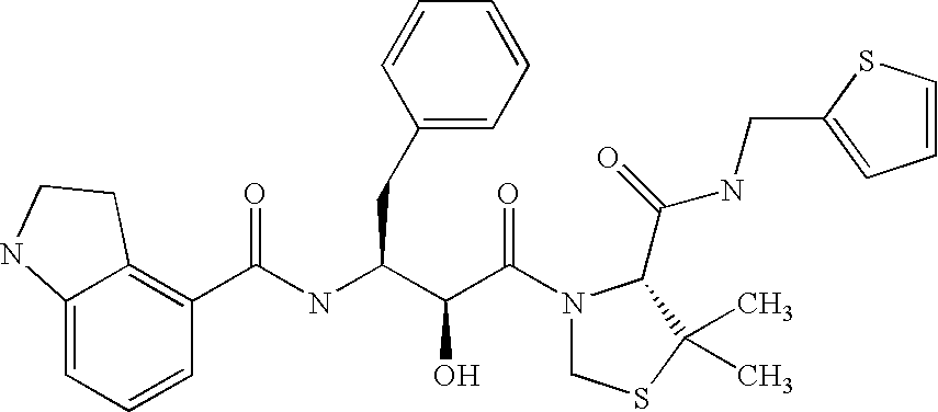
C1(C(NC(C(C(N2CSC(C)(C)C2C(NCC2=CC=CS2)=O)=O)O)CC2=CC=CC=C2)=O)=C2C(=CC=C1)NCC2
